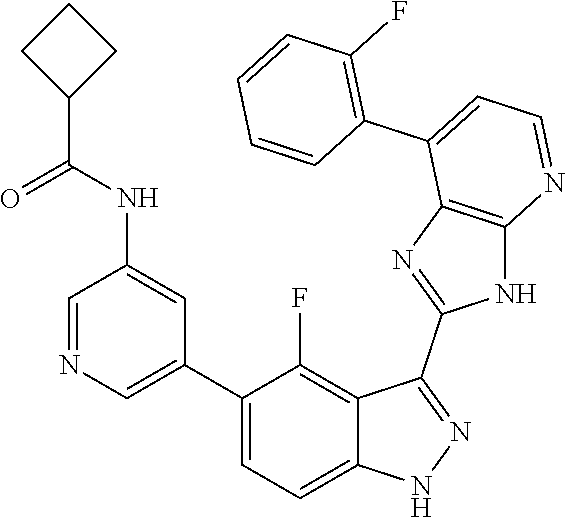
C1=NC=C(C2=CC=C3C(=C2F)C(C2=NC4=C(N2)N=CC=C4C2=C(F)C=CC=C2)=NN3)C=C1NC(=O)C1CCC1
